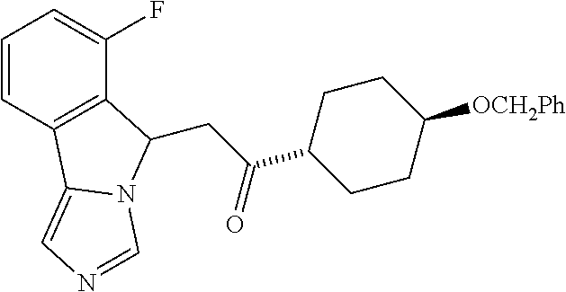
C1=CC2=C(C(F)=C1)C(CC(=O)C1CCC([OCH2Ph])CC1)N1C2=CN=C1
